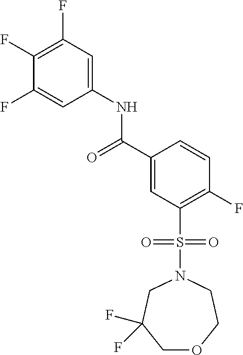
C(C1=CC(S(N2CCOCC(F)(F)C2)(=O)=O)=C(F)C=C1)(=O)NC1=CC(F)=C(F)C(F)=C1
